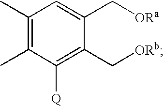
C1(C)=C(C)C([Q])=C(C[ORb])C(C[ORa])=C1
